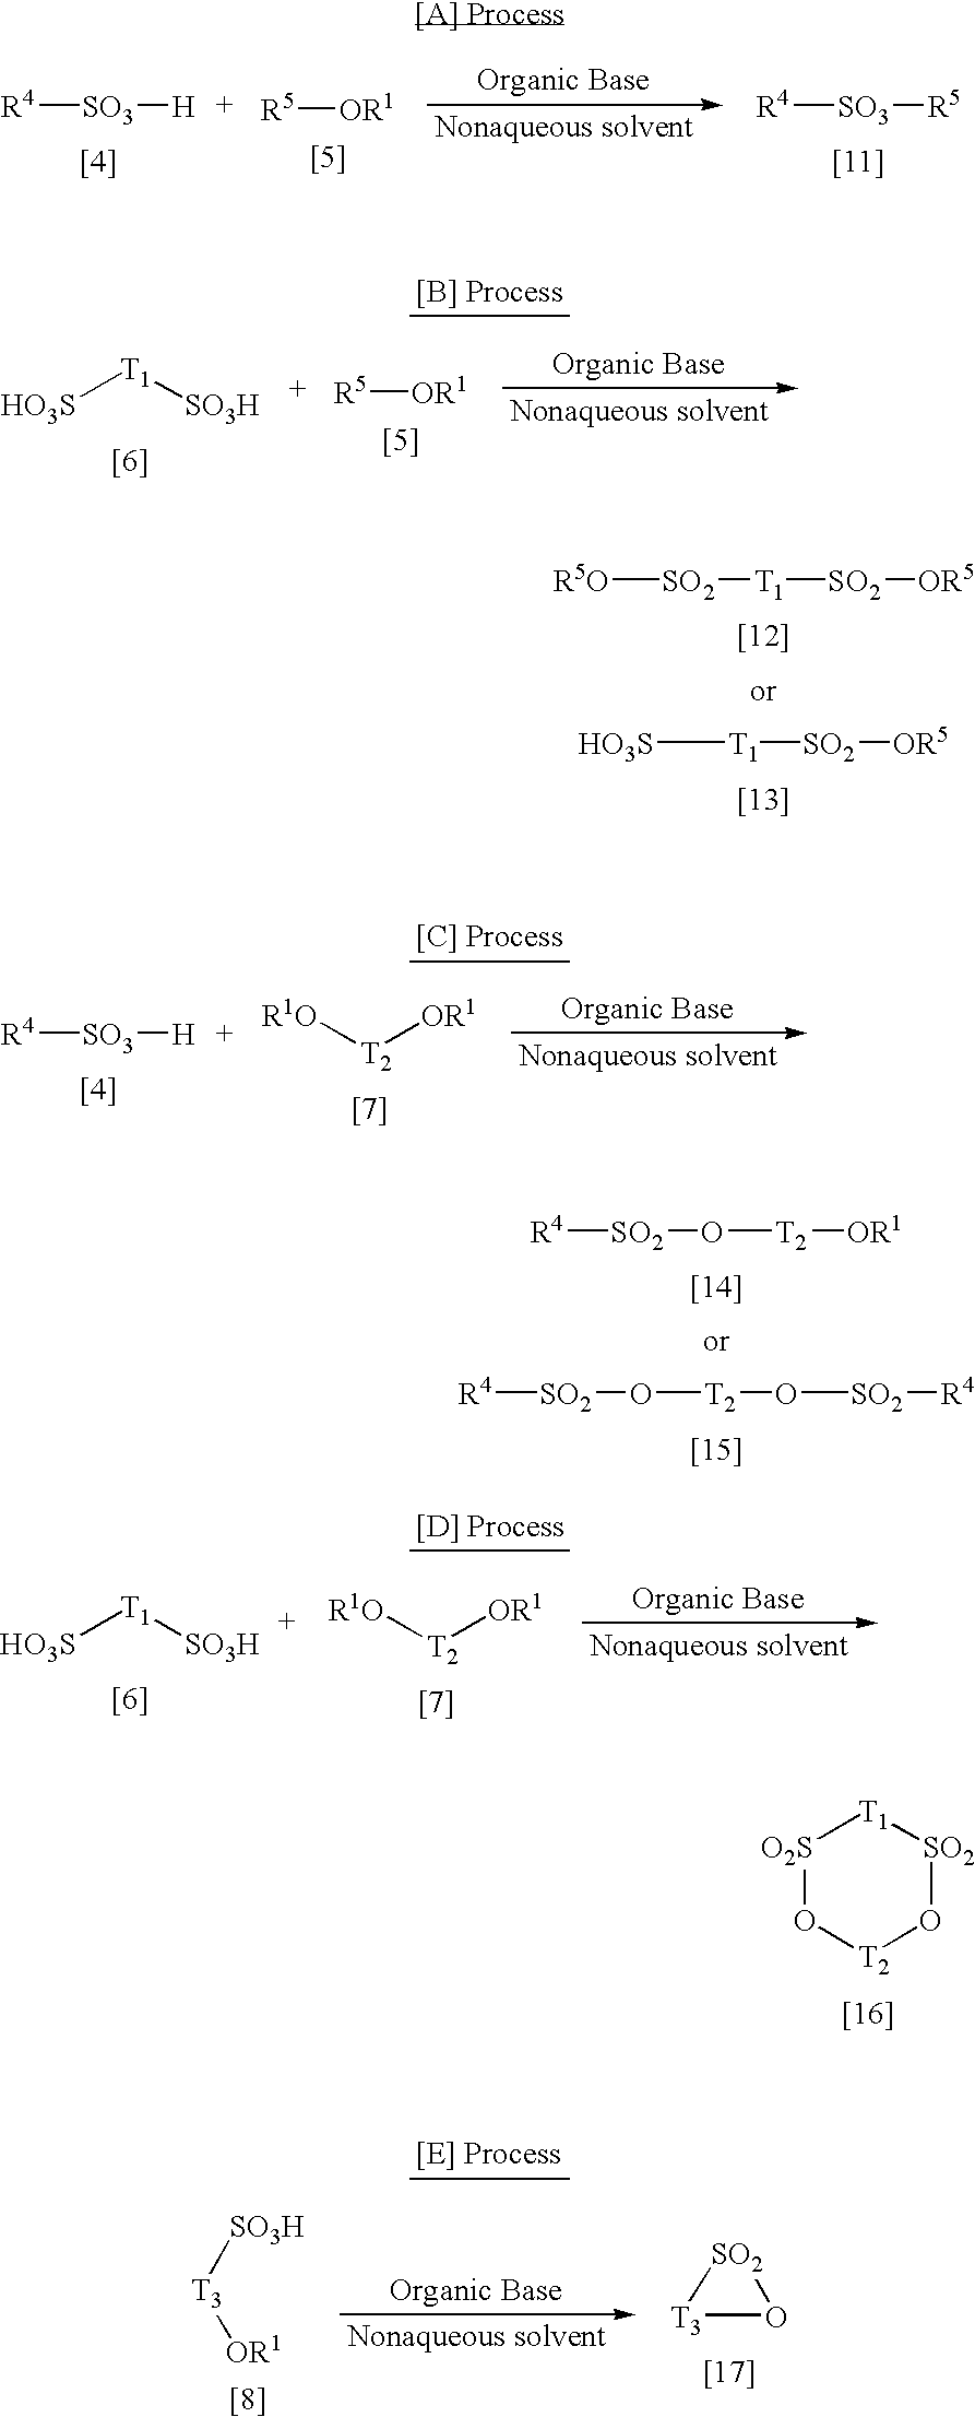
[R5O][SO2][T1][SO2][OR5].[HO3S][T1][SO2][OR5].[R4][SO3][R5].[R5][OR1].[R4][SO3][H].[R5][OR1].[T1]([HO3S])[SO3H].[R4][SO2]O[T2][OR1].[SO2]([R4])O[T2]O[SO2][R4].[R1O][T2][OR1].[R4][SO3][H].[R1O][T2][OR1].[T1]([HO3S])[SO3H].[O2S]1O[T2]O[SO2][T1]1.[T3]1[SO2]O1.[SO3H][T3][OR1]
